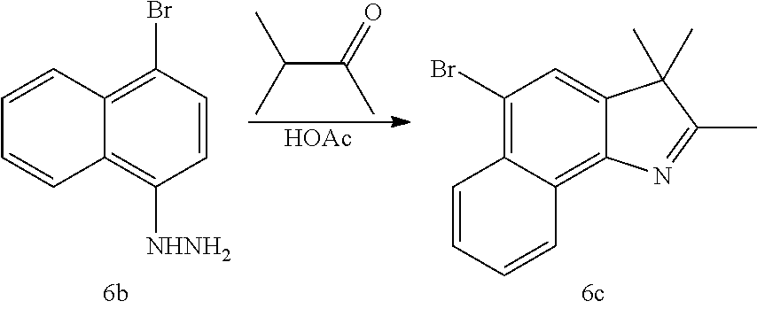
C1=CC2=C(Br)C=CC([NHNH2])=C2C=C1.C(C(=O)C)(C)C.[HOAc].C12=C(Br)C=C3C(=C1C=CC=C2)N=C(C)C3(C)C
